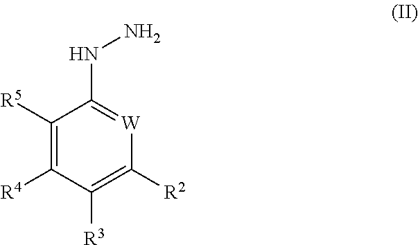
N(C1=[W]C([R2])=C([R3])C([R4])=C1[R5])N
